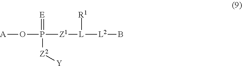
[A]OP([Z1][L]([L2]B)[R1])(=[E])[Z2][Y]
